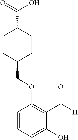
C1CC(COC2=C(C([H])=O)C(O)=CC=C2)CCC1C(=O)O
